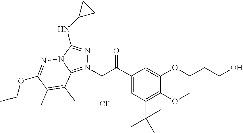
[N+]1(CC(C2=CC(C(C)(C)C)=C(OC)C(OCCCO)=C2)=O)=C2N(C(NC3CC3)=N1)N=C(OCC)C(C)=C2C.[Cl-]
